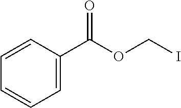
C1=C(C(OCI)=O)C=CC=C1
